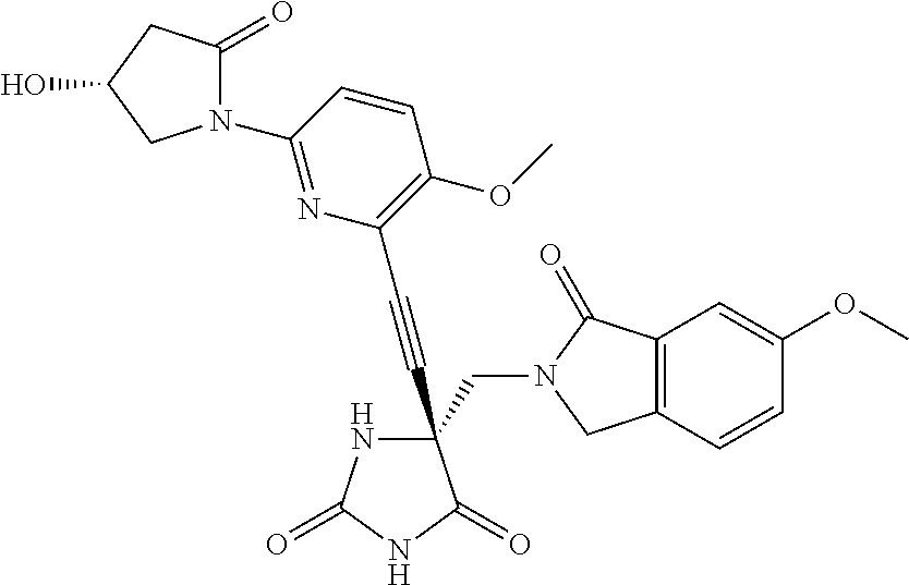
C(#CC1(CN2C(=O)C3=C(C2)C=CC(OC)=C3)NC(=O)NC1=O)C1=C(OC)C=CC(N2C(=O)CC(O)C2)=N1
